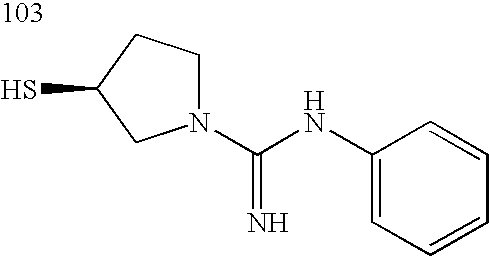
C1N(C(NC2=CC=CC=C2)=N)CC(S)C1
